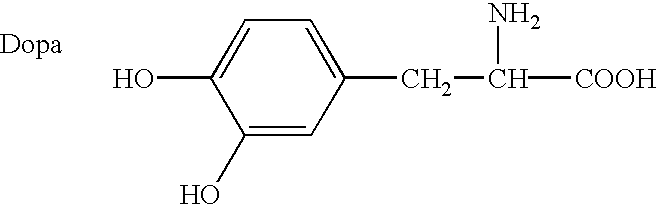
OC1=CC=C(CC(N)[COOH])C=C1O
